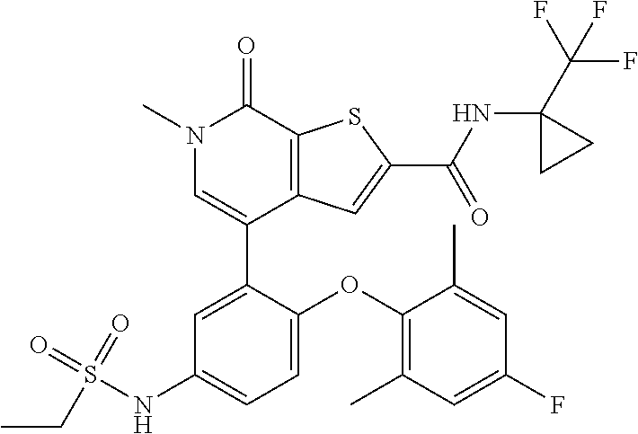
N1(C)C=C(C2=CC(NS(=O)(=O)CC)=CC=C2OC2=C(C)C=C(F)C=C2C)C2=C(C1=O)SC(C(NC1(C(F)(F)F)CC1)=O)=C2
